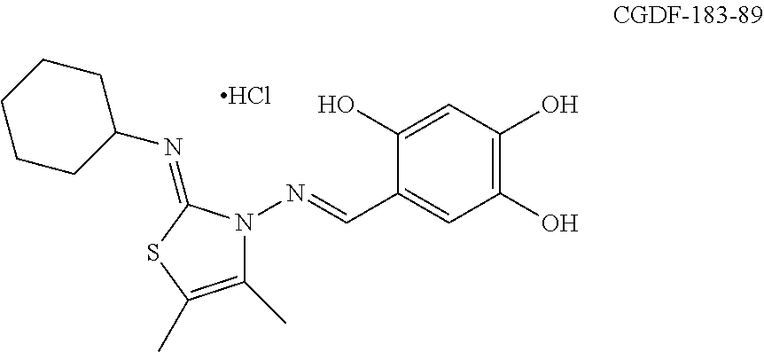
C1(C)=C(C)SC(=NC2CCCCC2)N1N=CC1=CC(O)=C(O)C=C1O.Cl
